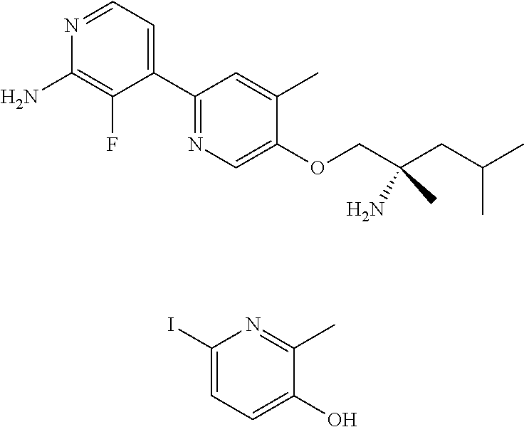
N1=CC=C(C2=NC=C(OCC(CC(C)C)(N)C)C(C)=C2)C(F)=C1N.C1(I)=CC=C(O)C(C)=N1
